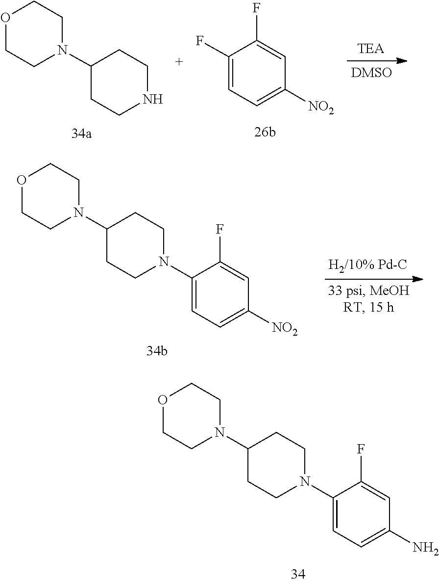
O1CCN(C2CCN(C3=CC=C(N)C=C3F)CC2)CC1.C1=C(F)C(F)=CC([NO2])=C1.O1CCN(C2CCNCC2)CC1.C1CN(C2CCN(C3=CC=C([NO2])C=C3F)CC2)CCO1
